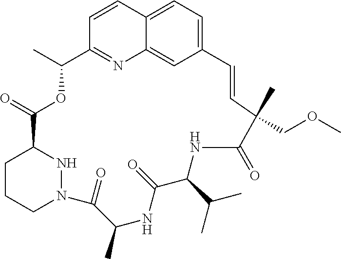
C12=CC=C3C(=C1)N=C(C=C3)C(C)OC(=O)C1CCCN(N1)C(=O)C(C)NC(=O)C(C(C)C)NC(=O)C(C)(COC)C=C2
